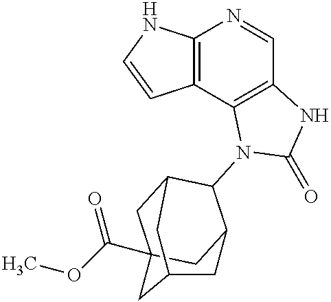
C12=C(C3=C(C=N1)NC(=O)N3C1C3CC4(C(OC)=O)CC1CC(C4)C3)C=CN2
